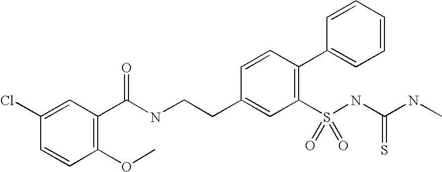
C1(C(NCCC2=CC(S(NC(NC)=S)(=O)=O)=C(C3=CC=CC=C3)C=C2)=O)=C(OC)C=CC(Cl)=C1
